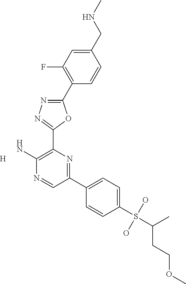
NC1=C(C2=NN=C(C3=C(F)C=C(CNC)C=C3)O2)N=C(C2=CC=C(S(O)(O)C(CCOC)C)C=C2)C=N1.[H]
